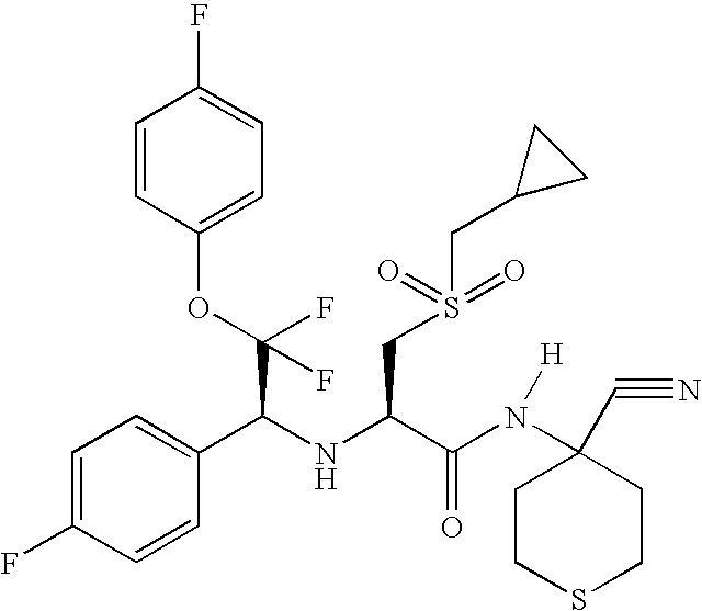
C1=CC(OC(C(NC(CS(CC2CC2)(=O)=O)C(N(C2(C#N)CCSCC2)[H])=O)C2=CC=C(F)C=C2)(F)F)=CC=C1F
